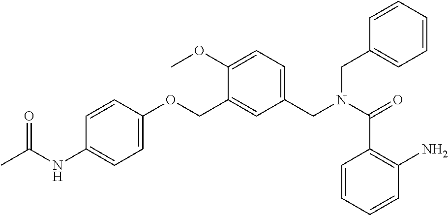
C1(C(N(CC2=CC=C(OC)C(COC3=CC=C(NC(C)=O)C=C3)=C2)CC2=CC=CC=C2)=O)=C(N)C=CC=C1
